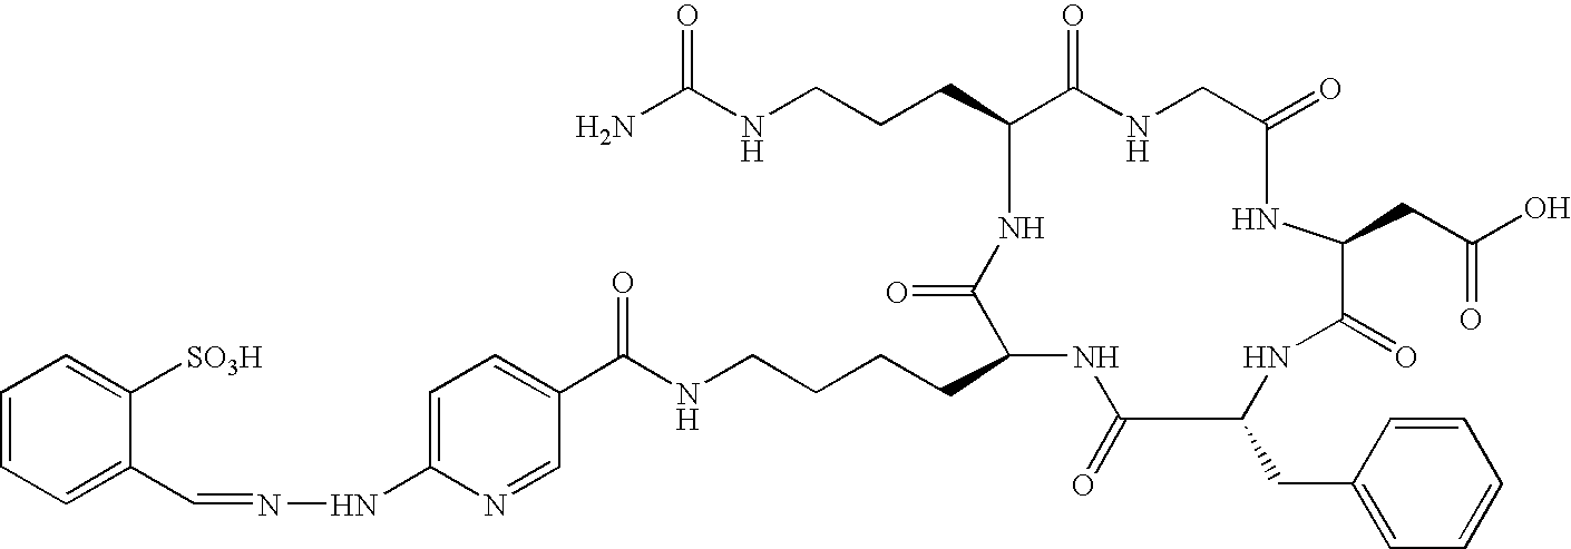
C(C1C(=O)NCC(=O)NC(CC(O)=O)C(=O)NC(CC2=CC=CC=C2)C(=O)NC(CCCCNC(C2=CC=C(NN=CC3=CC=CC=C3[SO3H])N=C2)=O)C(=O)N1)CCNC(N)=O
